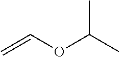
C=COC(C)C
